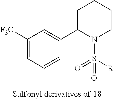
C1([F3C])=CC=CC(C2N(S([R])(=O)=O)CCCC2)=C1
